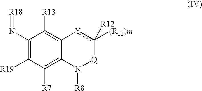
C1([R19])=C(N=[R18])C([R13])=C2C(=C1[R7])N([R8])[Q]c([R12])([(R11)m])[Y]2
